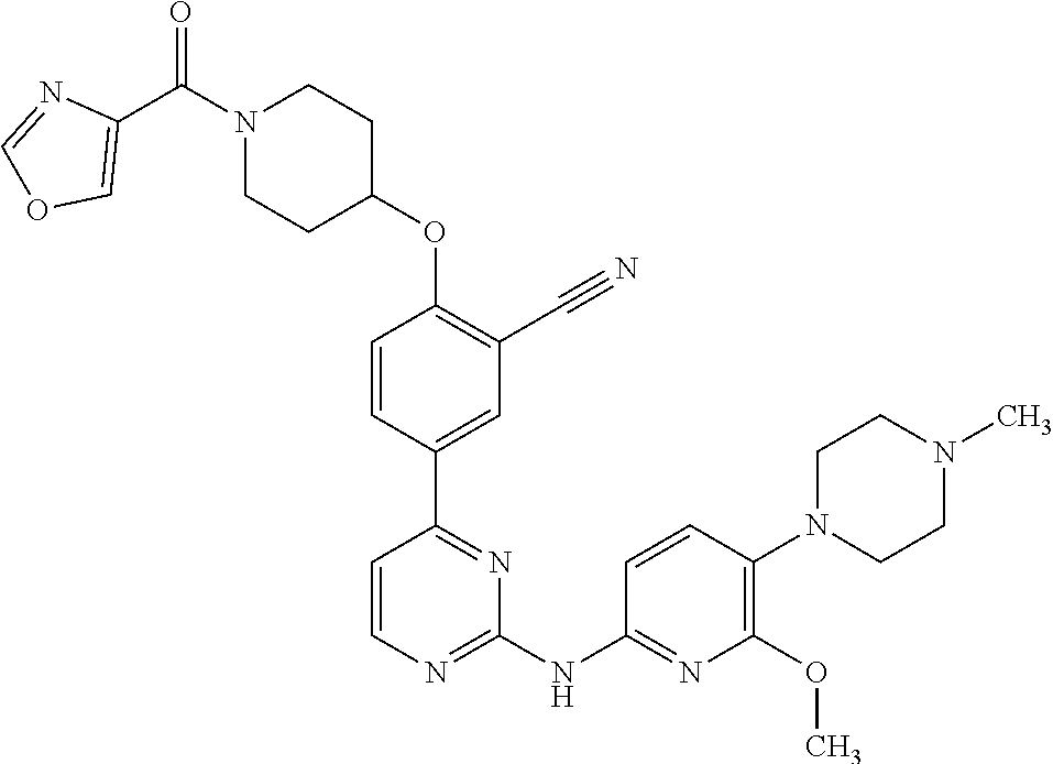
C1=CC(C2=NC(NC3=NC(OC)=C(N4CCN(C)CC4)C=C3)=NC=C2)=CC(C#N)=C1OC1CCN(C(C2=COC=N2)=O)CC1
